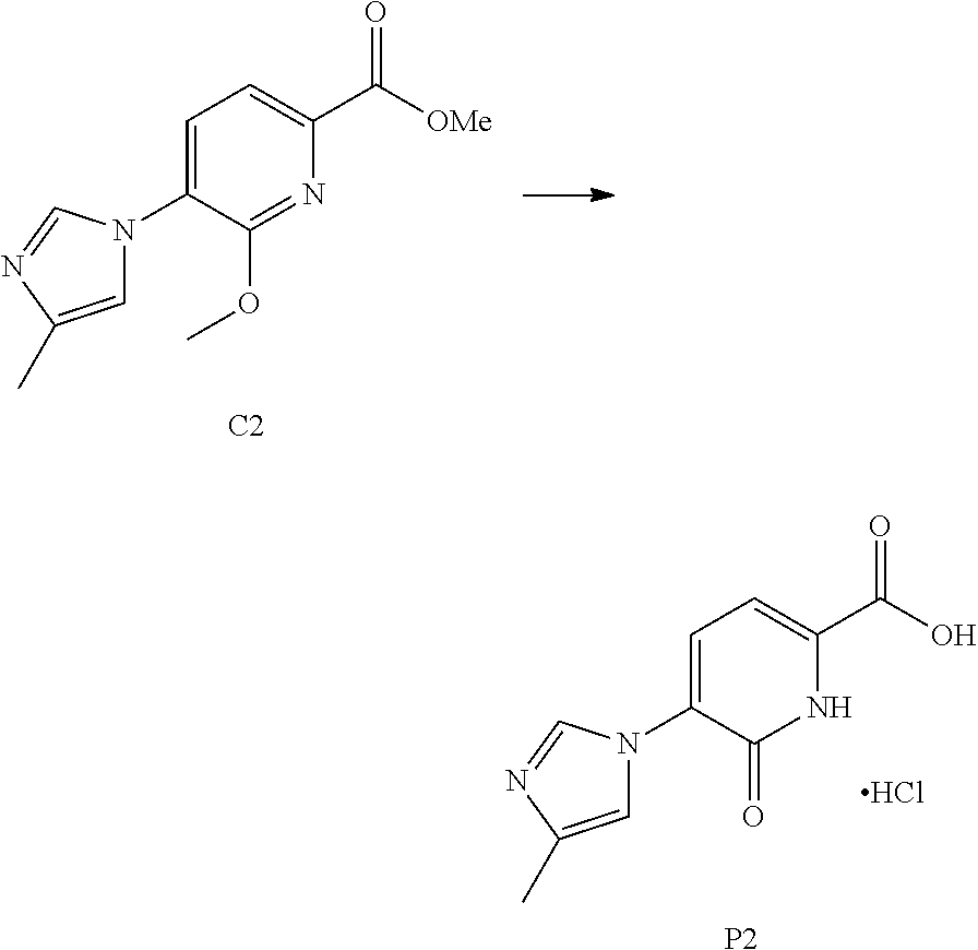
[P2].C1=C(N2C=C(C)N=C2)C(=O)NC(C(O)=O)=C1.Cl.C1=C(N2C=C(C)N=C2)C(OC)=NC(C([OMe])=O)=C1.[C2]
